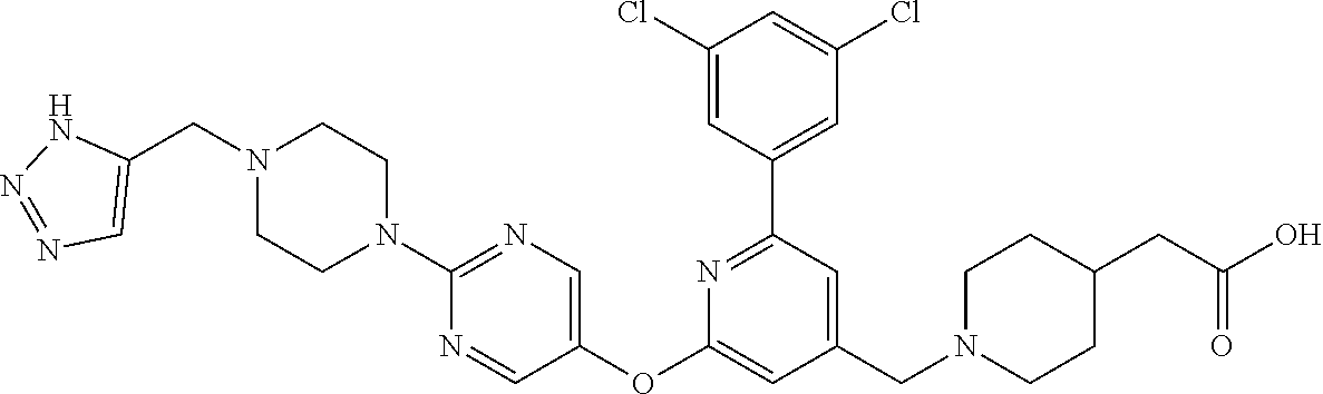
C1(Cl)=CC(C2=NC(OC3=CN=C(N4CCN(CC5=CN=NN5)CC4)N=C3)=CC(CN3CCC(CC(O)=O)CC3)=C2)=CC(Cl)=C1
